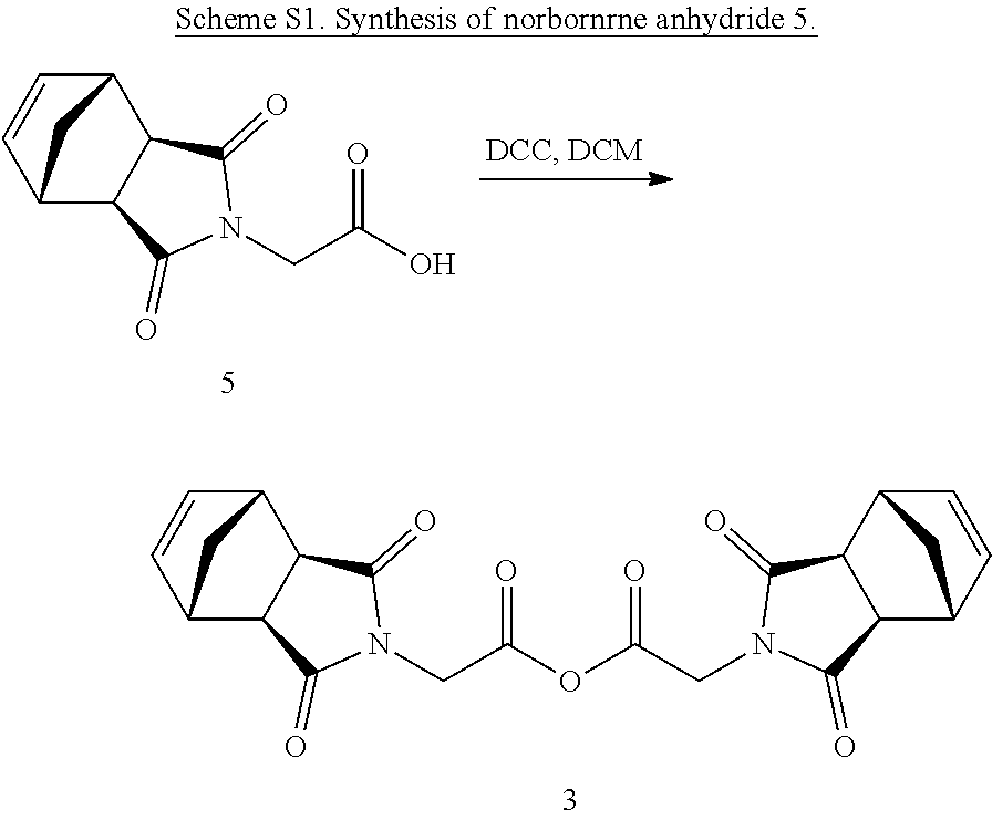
C12C=CC(C3C1C(=O)N(CC(OC(=O)CN1C(=O)C4C5C=CC(C4C1=O)C5)=O)C3=O)C2.C12C=CC(C3C1C(=O)N(CC(O)=O)C3=O)C2
